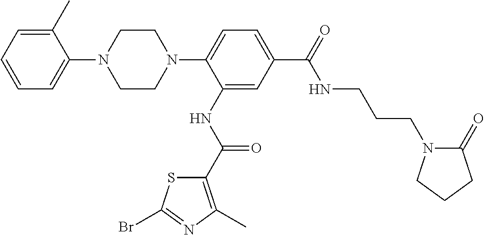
C1CN(C2=CC=C(C(=O)NCCCN3C(=O)CCC3)C=C2NC(C2=C(C)N=C(Br)S2)=O)CCN1C1=CC=CC=C1C
